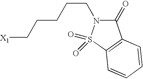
[X1]CCCCCN1C(=O)C2=C(S1(=O)=O)C=CC=C2
